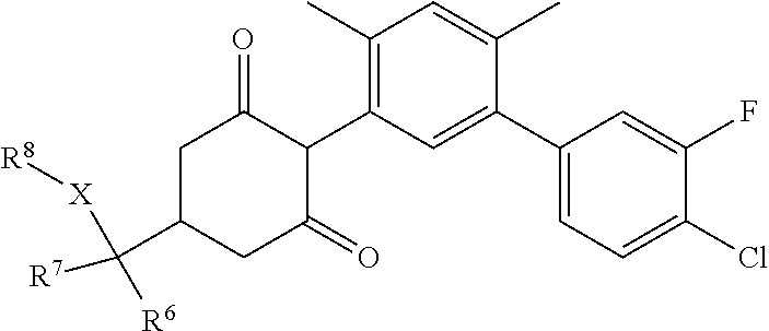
C1(C2=CC=C(Cl)C(F)=C2)=CC(C2C(=O)CC(C([R7])([R6])[X][R8])CC2=O)=C(C)C=C1C
